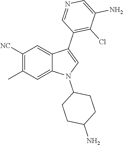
C1([NC])=C(C)C=C2C(=C1)C(C1=C(Cl)C(N)=CN=C1)=CN2C1CCC(N)CC1
